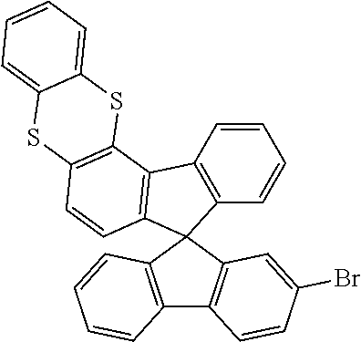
C12=C(C=CC=C1)C1(C3=C2C=CC(Br)=C3)C2=C(C=CC=C2)C2=C1C=CC1=C2SC2=CC=CC=C2S1
